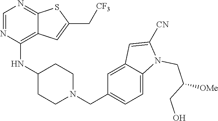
C1=NC(NC2CCN(CC3=CC=C4C(=C3)C=C([CN])N4CC([OMe])CO)CC2)=C2C(=N1)SC(C[CF3])=C2
